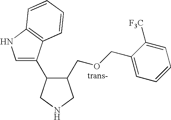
C1(COCC2=CC=CC=C2[F3C])C(C2=CNC3=C2C=CC=C3)CNC1
